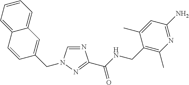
N1=CN(CC2=CC3=CC=CC=C3C=C2)N=C1C(NCC1=C(C)N=C(N)C=C1C)=O
